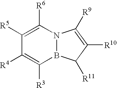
C1([R5])=C([R6])N2B(C([R3])=C1[R4])C([R11])C([R10])=C2[R9]
